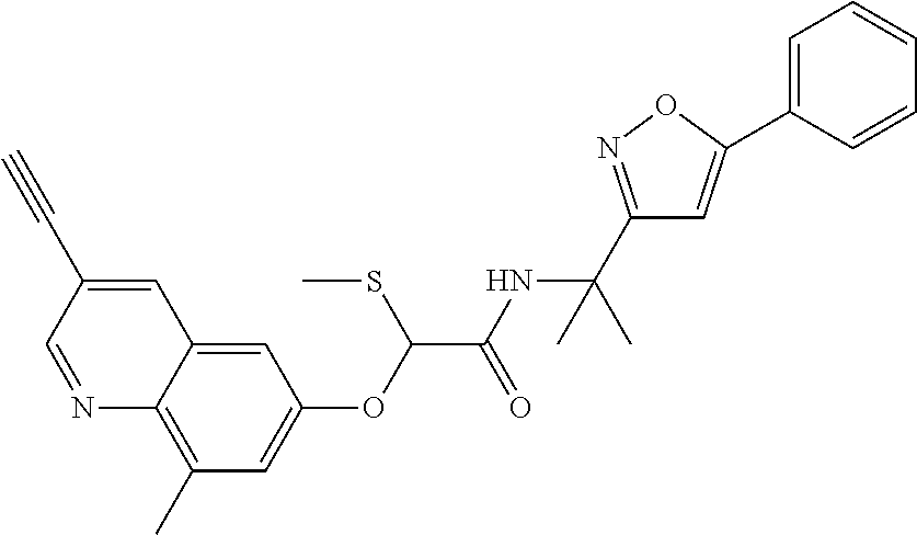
N1=CC(C#C)=CC2=CC(OC(C(NC(C3=NOC(C4=CC=CC=C4)=C3)(C)C)=O)SC)=CC(C)=C12
